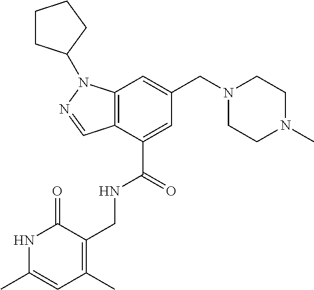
C12=C(C(C(=O)NCC3=C(C)C=C(C)NC3=O)=CC(CN3CCN(C)CC3)=C1)C=NN2C1CCCC1
